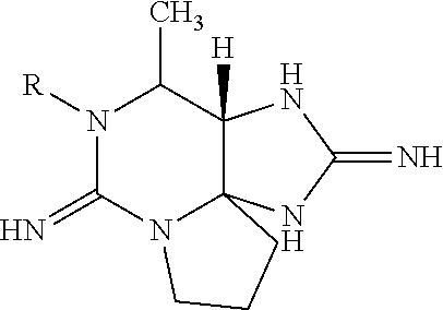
N1([R])C(=N)N2C3(C([H])(C1C)NC(=N)N3)CCC2
